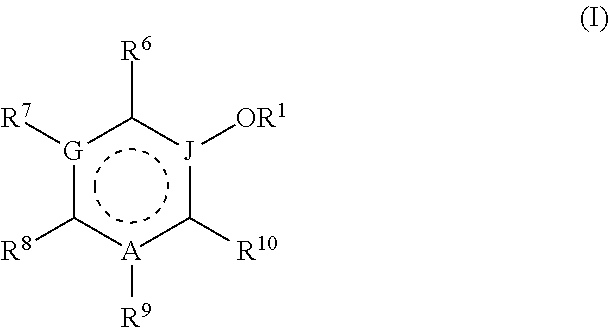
[G]1([R7])c([R8])[A]([R9])c([R10])[J]([OR1])c1[R6]
